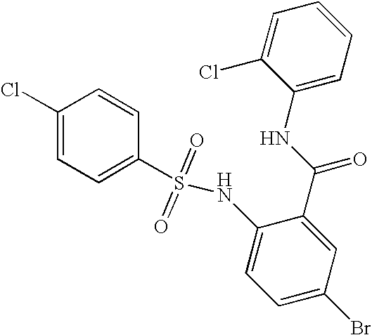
C1(Cl)=CC=C(S(NC2=CC=C(Br)C=C2C(NC2=CC=CC=C2Cl)=O)(=O)=O)C=C1
